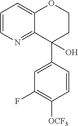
C1=CN=C2C(=C1)OCCC2(C1=CC(F)=C([OCF3])C=C1)O
